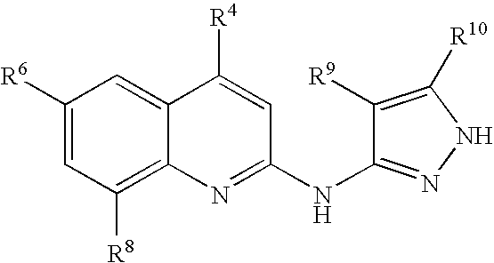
C1([R6])=CC([R8])=C2C(=C1)C([R4])=CC(NC1=NNC([R10])=C1[R9])=N2
